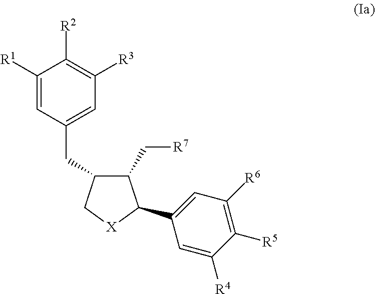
C1([R1])=CC(CC2C(C[R7])C(C3=CC([R6])=C([R5])C([R4])=C3)[X]C2)=CC([R3])=C1[R2]
